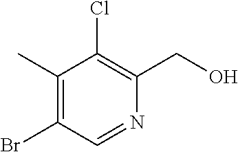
C1(Br)=C(C)C(Cl)=C(CO)N=C1
